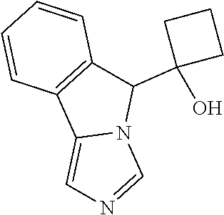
C1(C2(O)CCC2)C2=C(C3=CN=CN13)C=CC=C2
